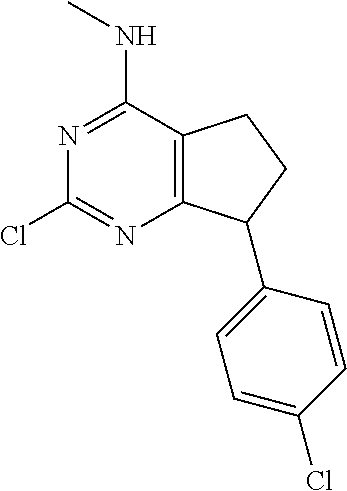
N1=C(NC)C2=C(N=C1Cl)C(C1=CC=C(Cl)C=C1)CC2
